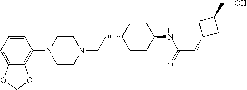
C1=CC=C2C(=C1N1CCN(CCC3CCC(NC(CC4CC(CO)C4)=O)CC3)CC1)OCO2
